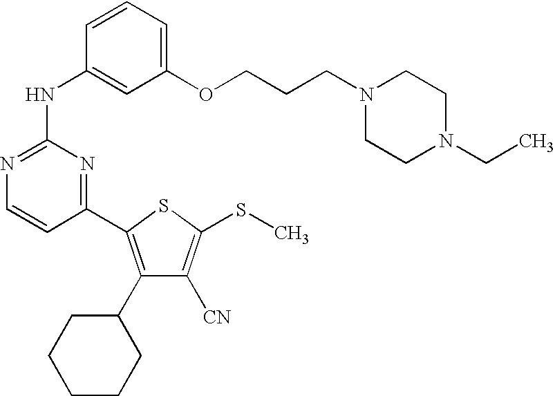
C1(NC2=CC(OCCCN3CCN(CC)CC3)=CC=C2)=NC=CC(C2=C(C3CCCCC3)C([CN])=C(SC)S2)=N1
